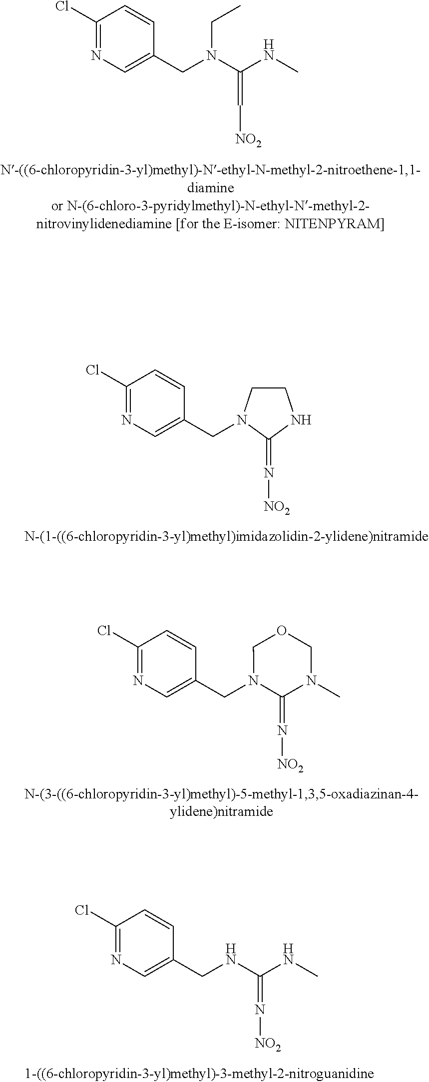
C1(Cl)=NC=C(CN(C(NC)=C[NO2])CC)C=C1.C1(Cl)=NC=C(CN2CCNC2=N[NO2])C=C1.C1(Cl)=NC=C(CN2C(=N[NO2])N(C)COC2)C=C1.C1(Cl)=NC=C(CNC(NC)=N[NO2])C=C1
